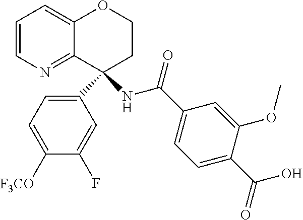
C1=CN=C2C(=C1)OCCC2(C1=CC=C([F3CO])C(F)=C1)NC(C1=CC=C(C(=O)O)C(OC)=C1)=O
